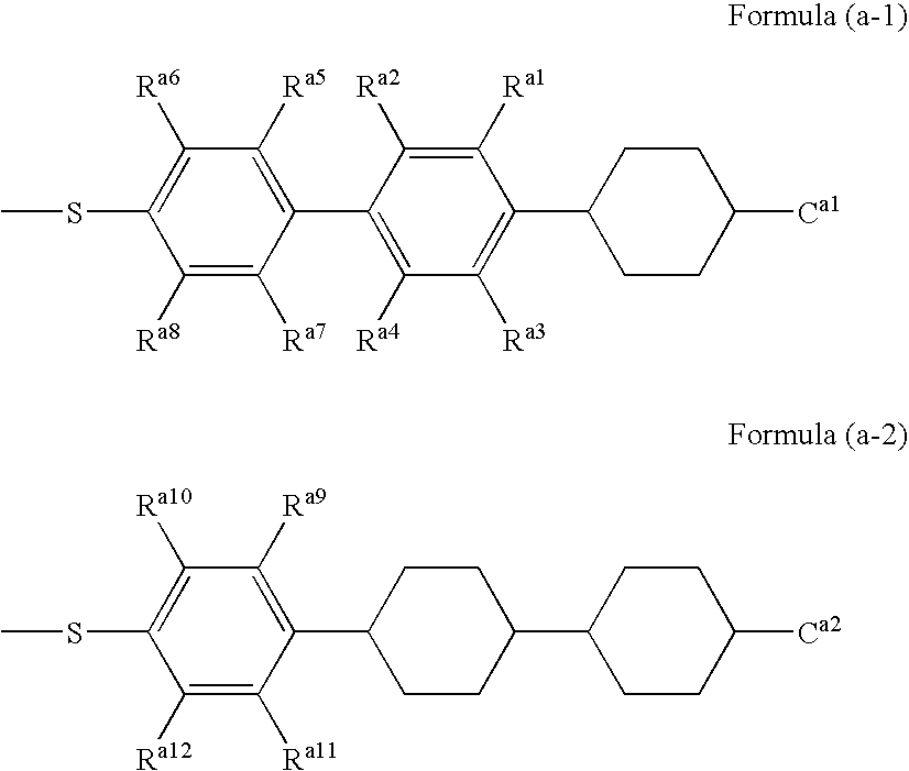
CSC1=C([Ra6])C([Ra5])=C(C2=C([Ra4])C([Ra3])=C(C3CCC([Ca1])CC3)C([Ra1])=C2[Ra2])C([Ra7])=C1[Ra8].CSC1=C([Ra10])C([Ra9])=C(C2CCC(C3CCC([Ca2])CC3)CC2)C([Ra11])=C1[Ra12]
